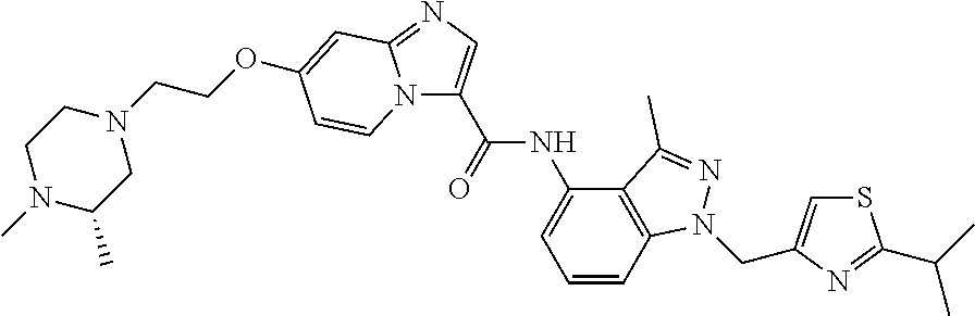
N12C(C(NC3=CC=CC4=C3C(C)=NN4CC3=CSC(C(C)C)=N3)=O)=CN=C1C=C(OCCN1CCN(C)C(C)C1)C=C2
